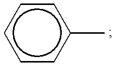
c1cccc(C)c1
